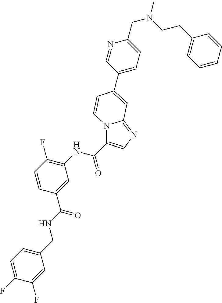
N12C(C(NC3=C(F)C=CC(C(NCC4=CC=C(F)C(F)=C4)=O)=C3)=O)=CN=C1C=C(C1=CC=C(CN(CCC3=CC=CC=C3)C)N=C1)C=C2
